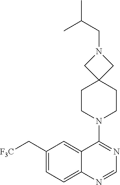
C1(N2CCC3(CC2)CN(CC(C)C)C3)=NC=NC2=CC=C(C[F3C])C=C12
